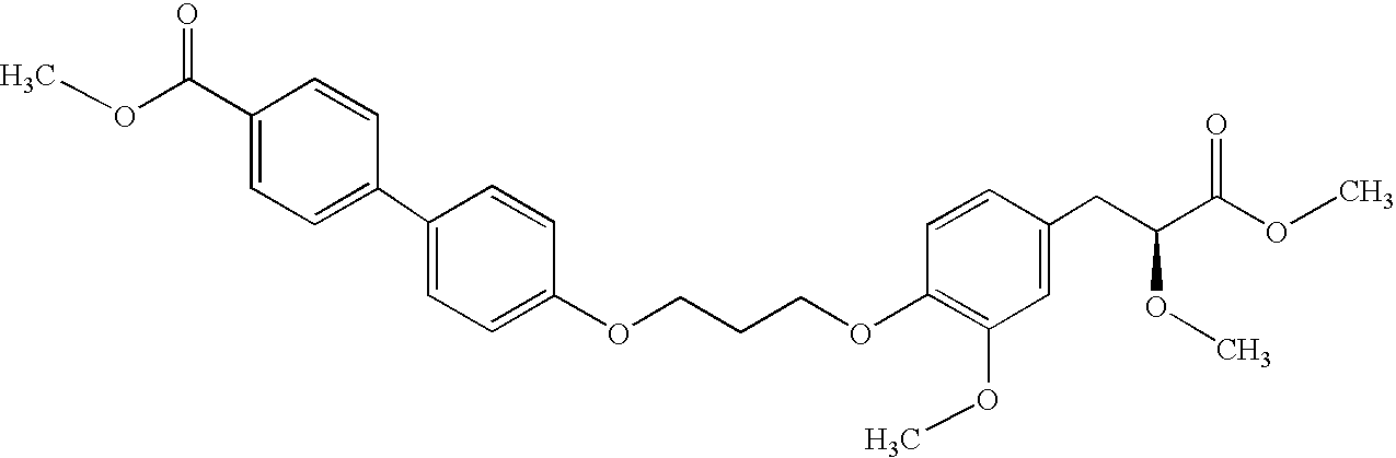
C(COC1=C(OC)C=C(CC(C(OC)=O)OC)C=C1)COC1=CC=C(C2=CC=C(C(OC)=O)C=C2)C=C1
